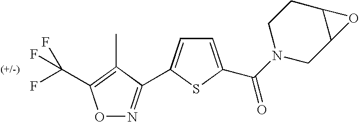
O1N=C(C2=CC=C(C(N3CC4C(CC3)O4)=O)S2)C(C)=C1C(F)(F)F
